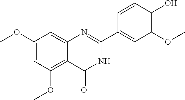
C1(OC)=CC(OC)=C2C(=C1)N=C(C1=CC(OC)=C(O)C=C1)NC2=O
